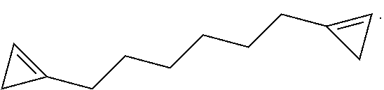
C1(CCCCCCC2=CC2)=CC1
